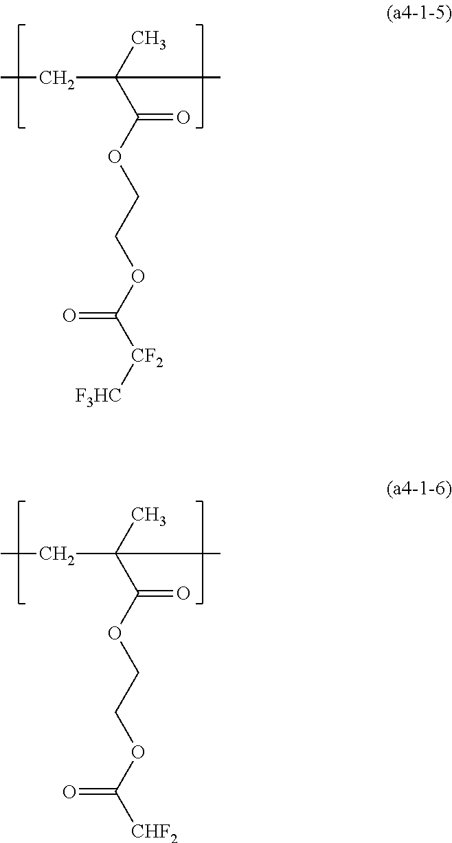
CC(C(OCCOC([CF2][F3HC])=O)=O)(CC)C.CC(C(OCCOC([CHF2])=O)=O)(CC)C
